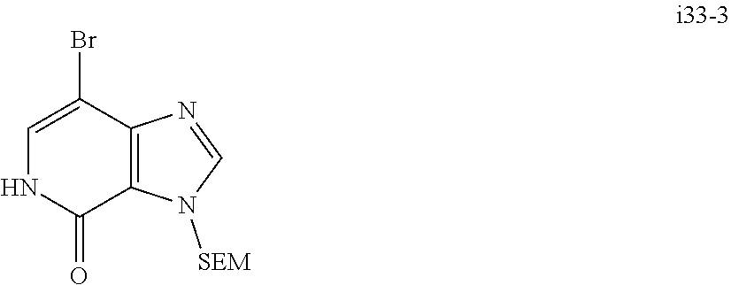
C1=C(Br)C2=C(C(=O)N1)N([SEM])C=N2
